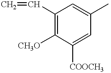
C=CC1=C([CH3O])C([COOCH3])=CC(C)=C1
